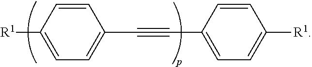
[R1]C1=CC=C(C#CC2=CC=C([R1])C=C2)C=C1
